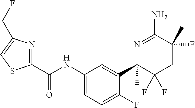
C(NC1=CC=C(F)C(C2(C)C(F)(F)CC(F)(C)C(N)=N2)=C1)(=O)C1=NC(CF)=CS1
